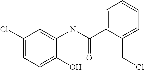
C1(Cl)=CC=C(O)C(NC(C2=CC=CC=C2CCl)=O)=C1
